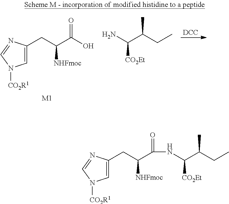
C1=C(CC(C(O)=O)[NHFmoc])N=CN1[CO2R1].[M1].[DCC].C([CO2Et])(C(C)CC)N.C1=C(CC(C(NC([CO2Et])C(C)CC)=O)[NHFmoc])N=CN1[CO2R1]
